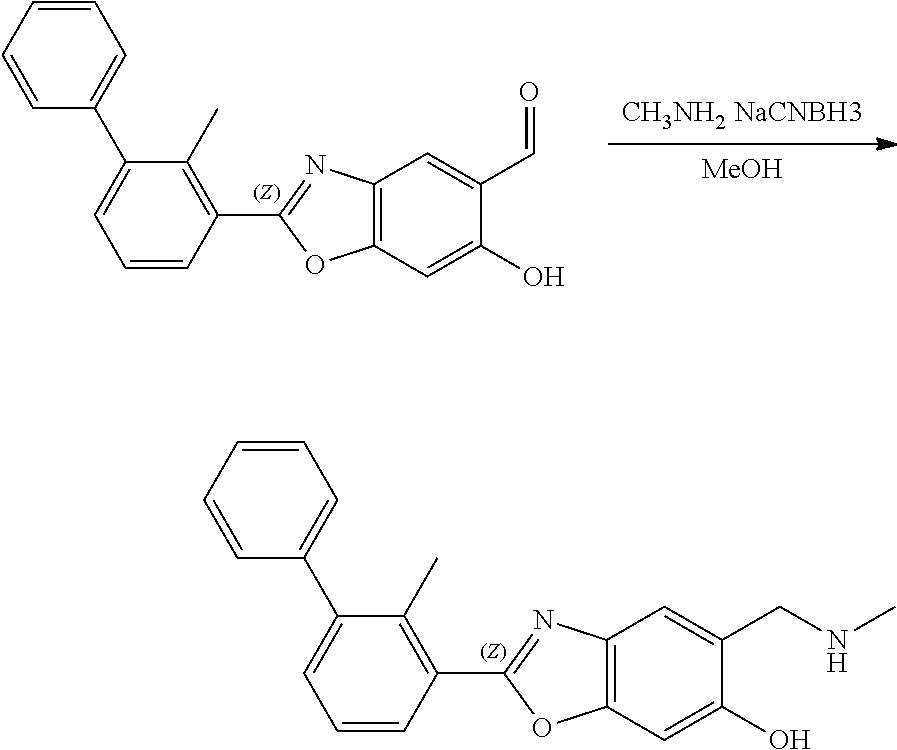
C12=C(C=C(O)C(CNC)=C1)OC(C1=C(C)C(C3=CC=CC=C3)=CC=C1)=N2.C12=C(C=C(O)C(C=O)=C1)OC(C1=C(C)C(C3=CC=CC=C3)=CC=C1)=N2.[MeOH].[CH3NH2 NaCNBH3]
